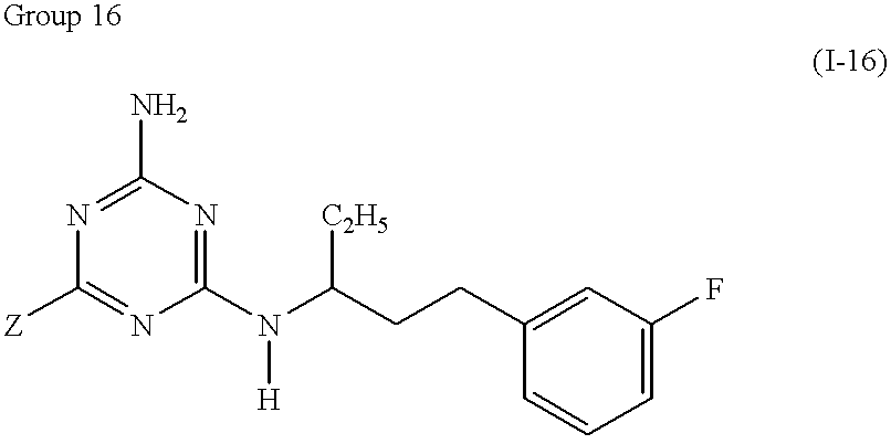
C1(N)=NC([Z])=NC(N(C(CCC2=CC(F)=CC=C2)[C2H5])[H])=N1
